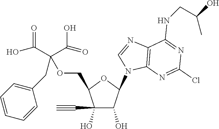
C1(C#C)(O)C(O)C(N2C=NC3=C2N=C(Cl)N=C3NCC(O)C)OC1COC(C(=O)O)(CC1=CC=CC=C1)C(O)=O
